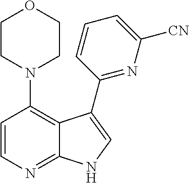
C1=CN=C2C(=C1N1CCOCC1)C(C1=NC([CN])=CC=C1)=CN2
